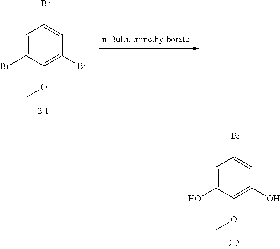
C1=C(O)C(OC)=C(O)C=C1Br.C1=C(Br)C(OC)=C(Br)C=C1Br
